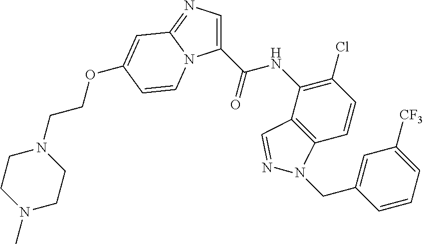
C1CN(C)CCN1CCOC1=CC2=NC=C(C(=O)NC3=C(Cl)C=CC4=C3C=NN4CC3=CC([CF3])=CC=C3)N2C=C1
